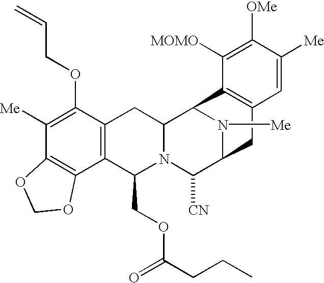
C1([Me])=C(OCC=C)C2=C(C3=C1OCO3)C(COC(=O)CCC)N1C(C2)C2N([Me])C(C1[CN])CC1=C2C([MOMO])=C([OMe])C([Me])=C1
